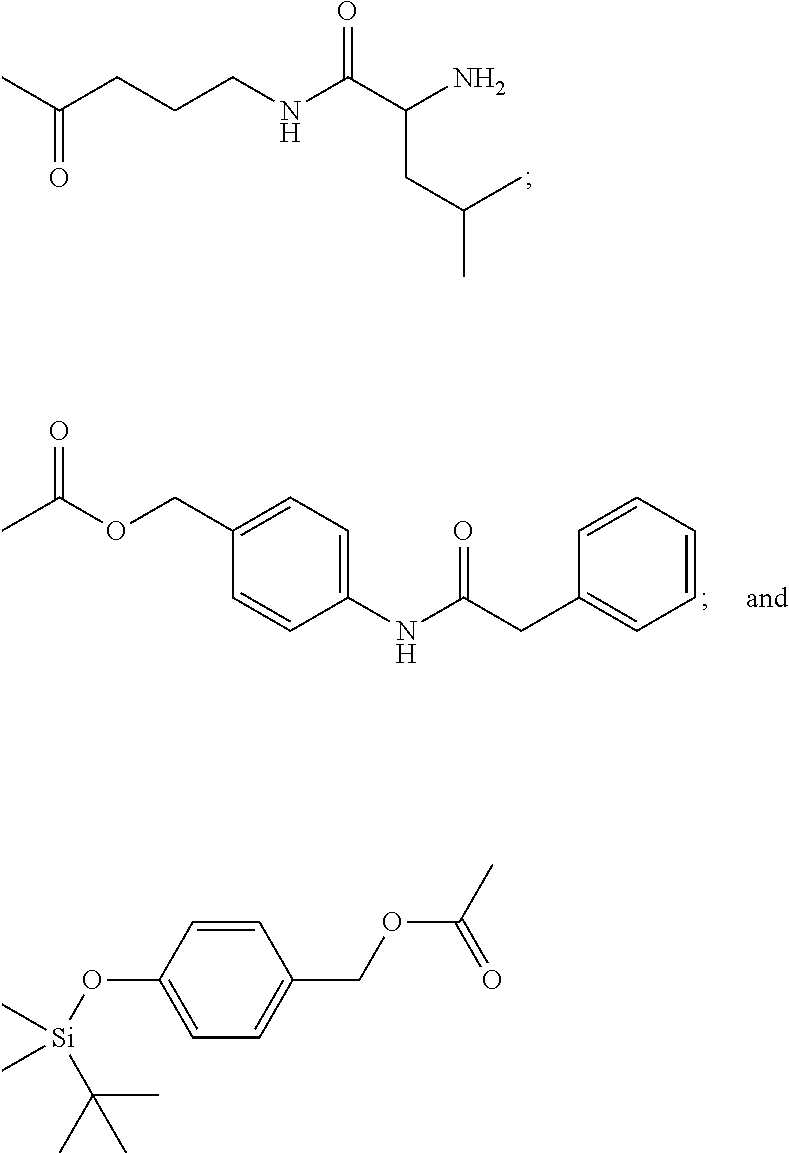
C(CCCNC(C(CC(C)C)N)=O)(C)=O.C1(NC(CC2=CC=CC=C2)=O)=CC=C(COC(=O)C)C=C1.C1=CC(O[Si](C)(C)C(C)(C)C)=CC=C1COC(C)=O
